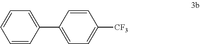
C1=CC(C2=CC=C([CF3])C=C2)=CC=C1
